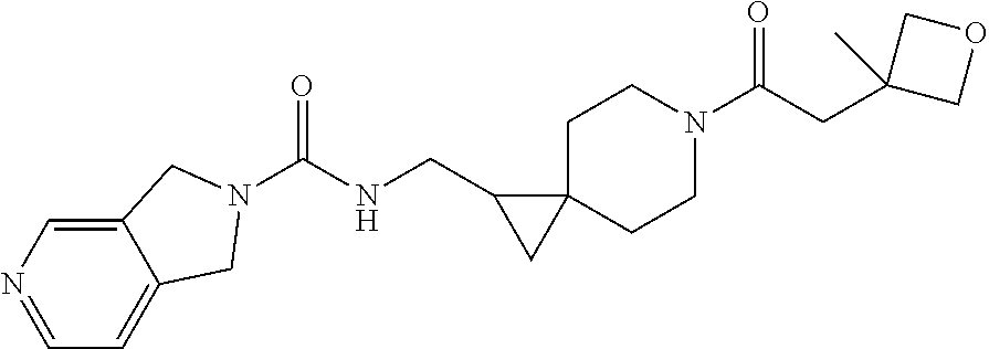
N1=CC=C2C(=C1)CN(C(NCC1CC13CCN(C(CC1(C)COC1)=O)CC3)=O)C2
